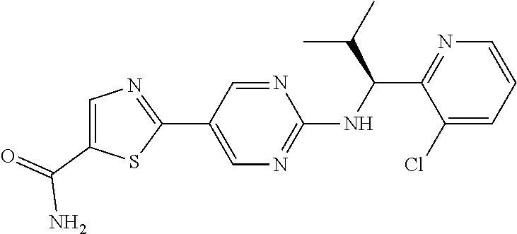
C1(C2=CN=C(NC(C3=NC=CC=C3Cl)C(C)C)N=C2)=NC=C(C(=O)N)S1
